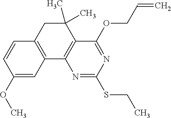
C12=C(C3=C(C(C)(C)C1)C(OCC=C)=NC(SCC)=N3)C=C(OC)C=C2
